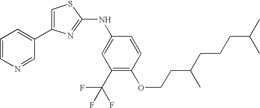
C1=C(C2=CC=CN=C2)N=C(NC2=CC(C(F)(F)F)=C(OCCC(C)CCCC(C)C)C=C2)S1
